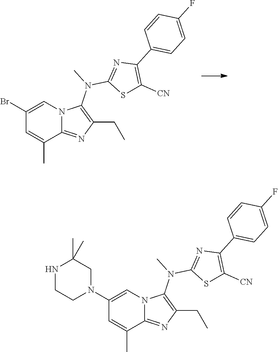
C1(Br)=CN2C(=NC(CC)=C2N(C)C2=NC(C3=CC=C(F)C=C3)=C([CN])S2)C(C)=C1.C1(N2CC(C)(C)NCC2)=CN2C(=NC(CC)=C2N(C)C2=NC(C3=CC=C(F)C=C3)=C([CN])S2)C(C)=C1
